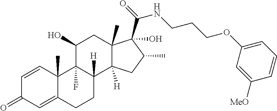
C1=CC2(C)C(=CC1=O)CCC1([H])C2(F)C(O)CC2(C)C1([H])CC(C)C2(C(=O)NCCCOC1=CC=CC([MeO])=C1)O
